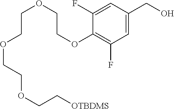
C1=C(CO)C=C(F)C(OCCOCCOCCOCC[OTBDMS])=C1F
